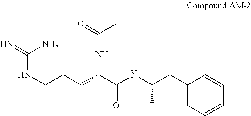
C1(CC(NC(C(CCCNC(=N)N)NC(C)=O)=O)C)=CC=CC=C1
